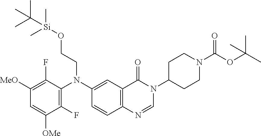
C1(N(C2=C(F)C([OMe])=CC([MeO])=C2F)CCO[Si](C)(C)C(C)(C)C)=CC2=C(C=C1)N=CN(C1CCN(C(OC(C)(C)C)=O)CC1)C2=O
